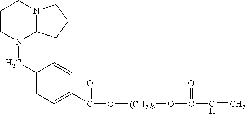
C1CN(CC2=CC=C(C(O[(CH2)6]OC(C=C)=O)=O)C=C2)C2N(C1)CCC2
